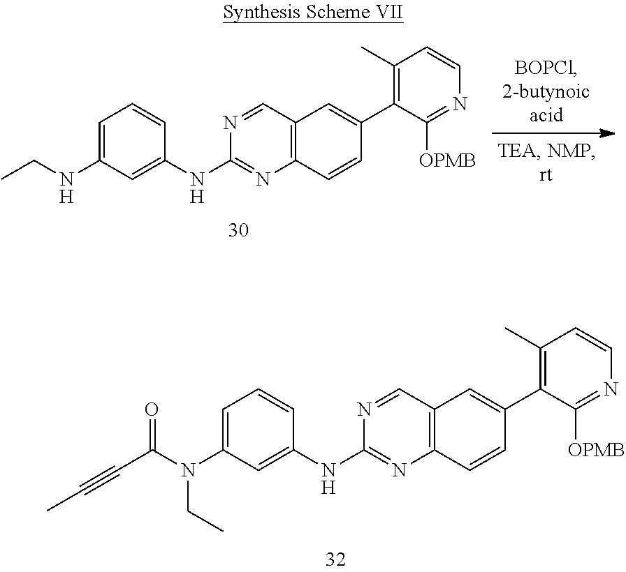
N1=CC2=C(N=C1NC1=CC(N(C(C#CC)=O)CC)=CC=C1)C=CC(C1=C(C)C=CN=C1[OPMB])=C2.N1=CC2=C(N=C1NC1=CC(NCC)=CC=C1)C=CC(C1=C(C)C=CN=C1[OPMB])=C2
